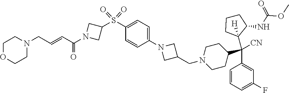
C1(S(=O)(=O)C2CN(C(=O)C=CCN3CCOCC3)C2)=CC=C(N2CC(CN3CCC(C(C4=CC(F)=CC=C4)(C4([H])C(NC(OC)=O)CCC4)[CN])CC3)C2)C=C1
